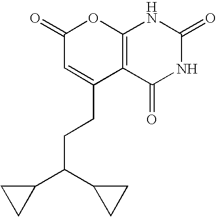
C1(=O)C=C(CCC(C2CC2)C2CC2)C2=C(O1)NC(=O)NC2=O
